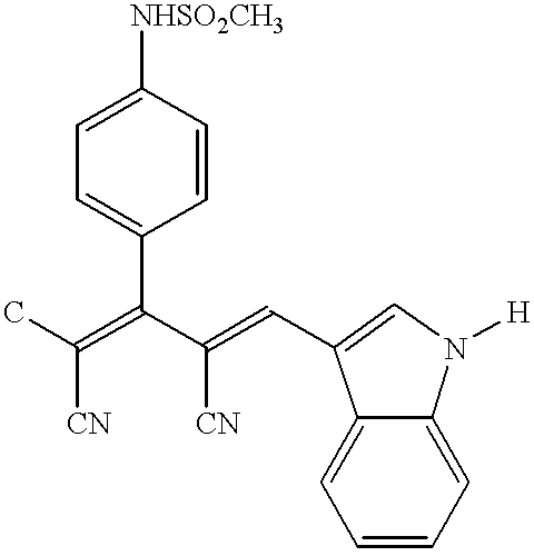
C(=C(C(=CC1=CN([H])C2=CC=CC=C21)[CN])C1=CC=C([NHSO2CH3])C=C1)([CN])C
